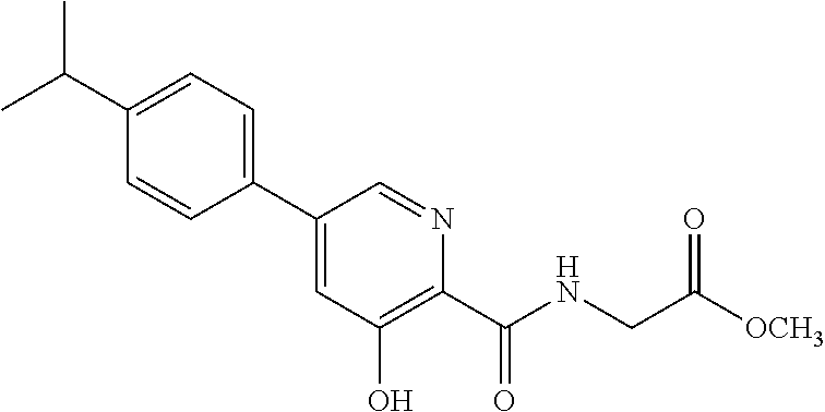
C1(C2=CC=C(C(C)C)C=C2)=CC(O)=C(C(NCC([OCH3])=O)=O)N=C1
